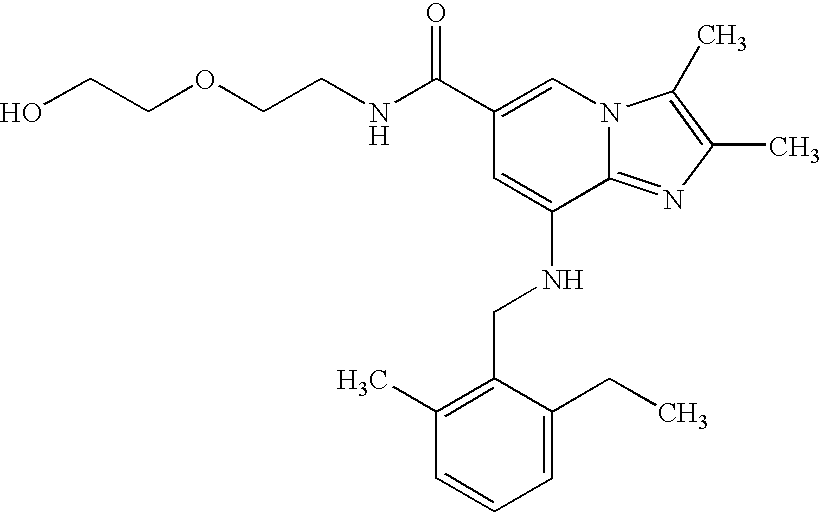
C1(C(NCCOCCO)=O)=CN2C(=NC(C)=C2C)C(NCC2=C(C)C=CC=C2CC)=C1
